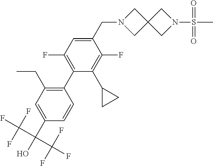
C1=C(CN2CC3(C2)CN(S(C)(=O)=O)C3)C(F)=C(C2CC2)C(C2=C(CC)C=C(C(C(F)(F)F)(C(F)(F)F)O)C=C2)=C1F
